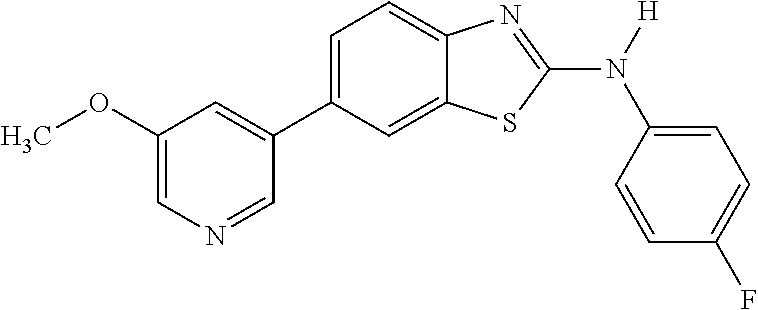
C1(OC)=CN=CC(C2=CC=C3C(=C2)SC(N([H])C2=CC=C(F)C=C2)=N3)=C1
